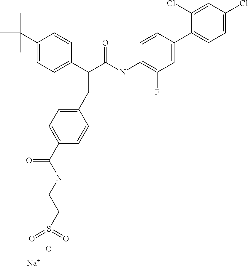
C1(C(C)(C)C)=CC=C(C(C(NC2=C(F)C=C(C3=CC=C(Cl)C=C3Cl)C=C2)=O)CC2=CC=C(C(NCCS([O-])(=O)=O)=O)C=C2)C=C1.[Na]
